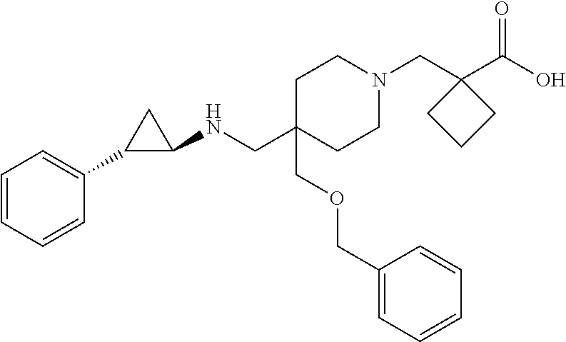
C1C(COCC2=CC=CC=C2)(CNC2CC2C2=CC=CC=C2)CCN(CC2(C(O)=O)CCC2)C1
